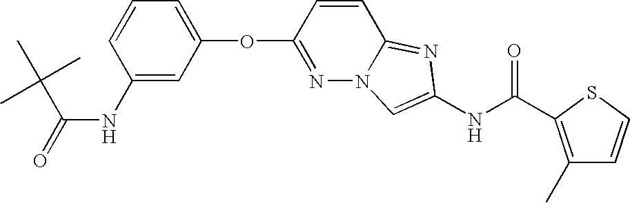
O(C1=NN2C(=NC(NC(=O)C3=C(C)C=CS3)=C2)C=C1)C1=CC=CC(NC(=O)C(C)(C)C)=C1
